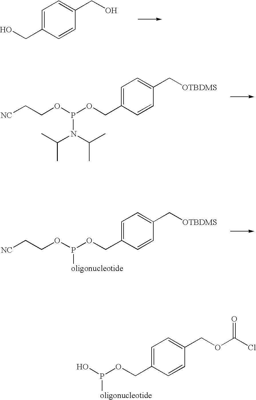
C1=C(CO)C=CC(CO)=C1.C1=C(COP(OCC[NC])N(C(C)C)C(C)C)C=CC(C[OTBDMS])=C1.C1=C(COP(OCC[NC])[oligonucleotide])C=CC(C[OTBDMS])=C1.C1=C(COP(O)[oligonucleotide])C=CC(COC(Cl)=O)=C1
